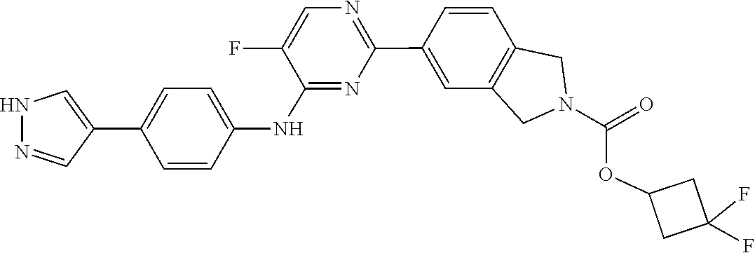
N1N=CC(C2=CC=C(NC3=NC(C4=CC5=C(C=C4)CN(C(OC4CC(F)(F)C4)=O)C5)=NC=C3F)C=C2)=C1
